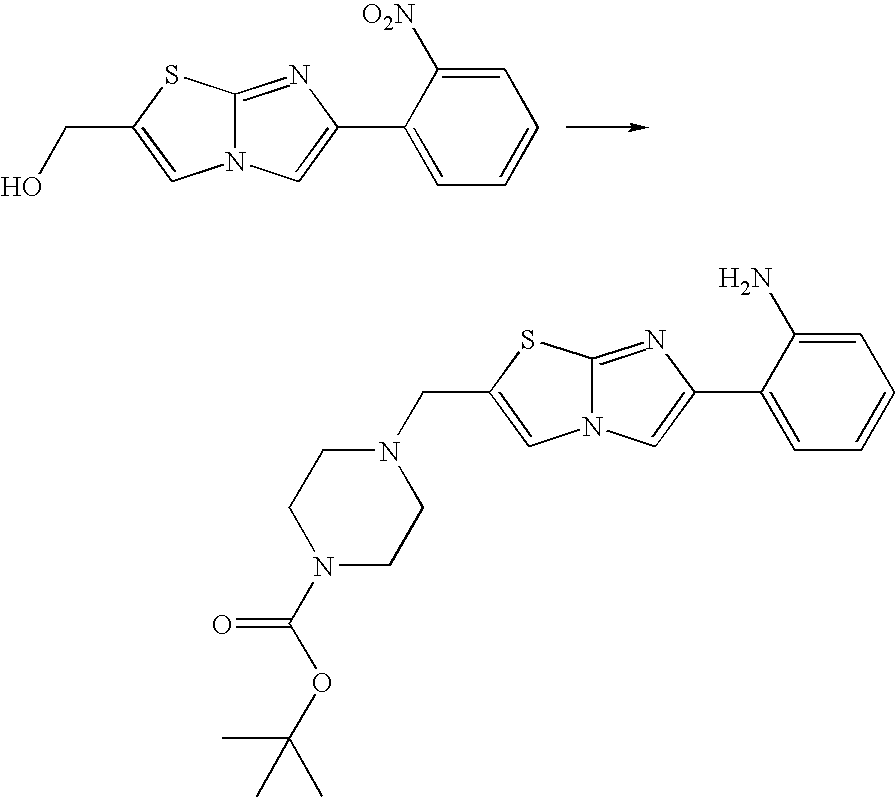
C12=NC(C3=CC=CC=C3[O2N])=CN1C=C(CO)S2.C12=NC(C3=CC=CC=C3N)=CN1C=C(CN1CCN(C(=O)OC(C)(C)C)CC1)S2
